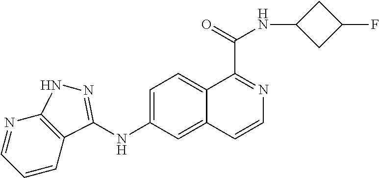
N1=CC=CC2=C1NN=C2NC1=CC=C2C(=C1)C=CN=C2C(=O)NC1CC(F)C1
